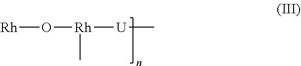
[Rh]O[Rh]([U]C)C
